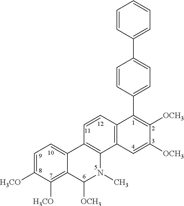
C1=CC(C2=C([OCH3])C([OCH3])=CC3=C2C=CC2=C3N(C)C([OCH3])C3=C([H3CO])C([H3CO])=CC=C23)=CC=C1C1=CC=CC=C1
